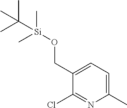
C1(C)=CC=C(CO[Si](C)(C)C(C)(C)C)C(Cl)=N1
